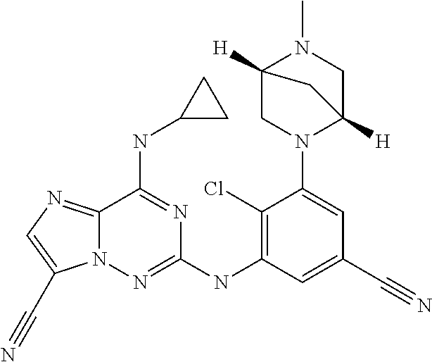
C12=NC=C(C#N)N1N=C(NC1=C(Cl)C(N3C4([H])CN(C)C([H])(C3)C4)=CC(C#N)=C1)N=C2NC1CC1
